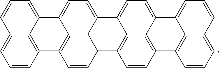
C1=CC2=C3C(=C1)C=CC=C3C1=CC=C3C4C(C=CC2=C41)C1=C2C4=C(C=C1)C1=C5C(=CC=C1)C=CC=C5C4=CC=C23
